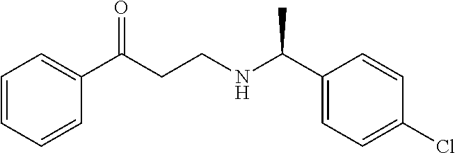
C1=CC=CC(C(CCNC(C2=CC=C(Cl)C=C2)C)=O)=C1
